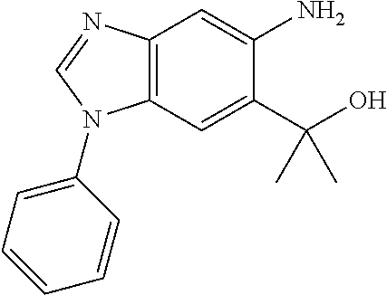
C12=C(C=C(C(O)(C)C)C(N)=C1)N(C1=CC=CC=C1)C=N2
